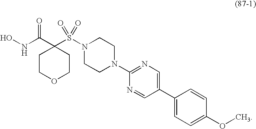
C1(C(NO)=O)(S(=O)(=O)N2CCN(C3=NC=C(C4=CC=C(OC)C=C4)C=N3)CC2)CCOCC1
